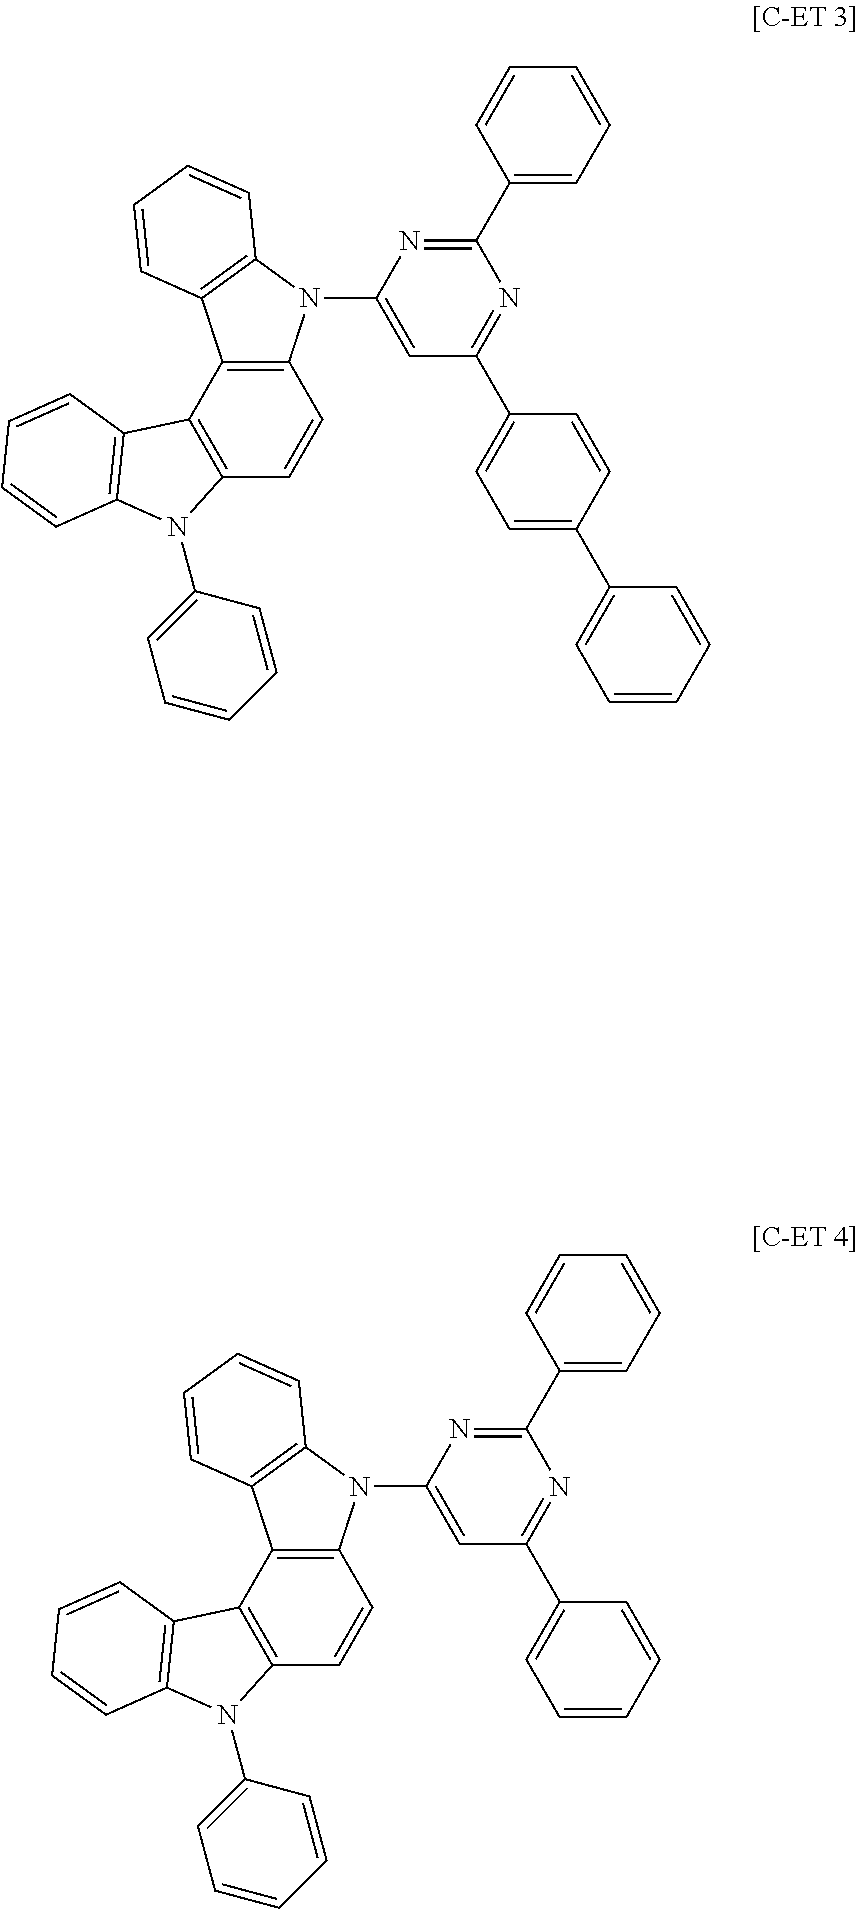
C12=C(C3=C(C=C1)N(C1=CC(C4=CC=C(C5=CC=CC=C5)C=C4)=NC(C4=CC=CC=C4)=N1)C1=C3C=CC=C1)C1=C(N2C2=CC=CC=C2)C=CC=C1.C12=C(C3=C(C=C1)N(C1=CC(C4=CC=CC=C4)=NC(C4=CC=CC=C4)=N1)C1=C3C=CC=C1)C1=C(N2C2=CC=CC=C2)C=CC=C1
